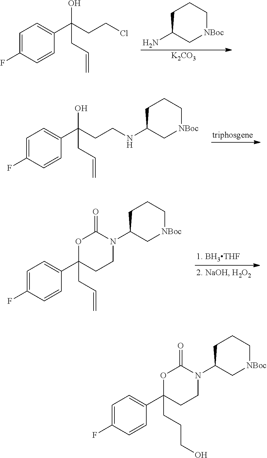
C1=C(F)C=CC(C(CCCl)(O)CC=C)=C1.C1C(N)C[NBoc]CC1.[K2CO3].C1=C(F)C=CC(C(CCNC2C[NBoc]CCC2)(O)CC=C)=C1.C1=C(F)C=CC(C2(CC=C)CCN(C3C[NBoc]CCC3)C(=O)O2)=C1.C1=C(F)C=CC(C2(CCCO)CCN(C3C[NBoc]CCC3)C(=O)O2)=C1
